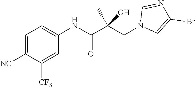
C1([NC])=CC=C(NC(C(CN2C=C(Br)N=C2)(C)O)=O)C=C1[CF3]
